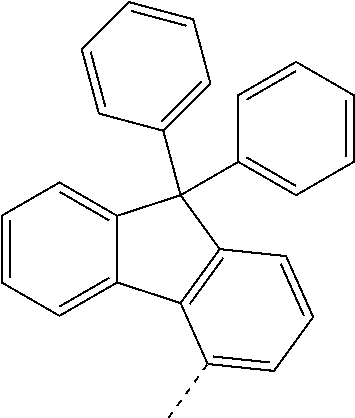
C1=CC=C2C(=C1)C(C1=CC=CC=C1)(C1=CC=CC=C1)C1=C2C(C)=CC=C1
